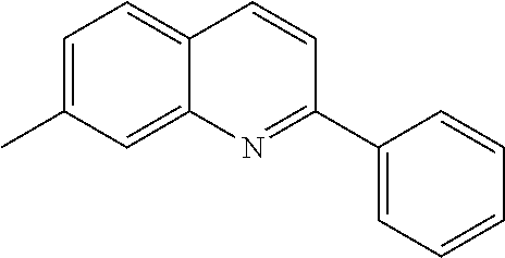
C1=C(C)C=C2C(=C1)C=CC(C1=CC=CC=C1)=N2
